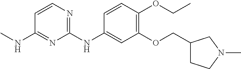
C1=CN=C(NC2=CC(OCC3CCN(C)C3)=C(OCC)C=C2)N=C1NC
